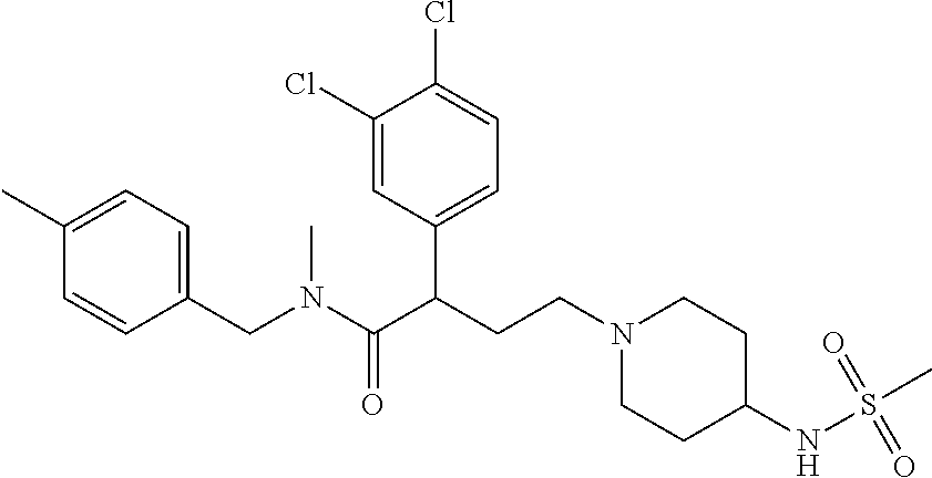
C1(CN(C(C(CCN2CCC(NS(C)(=O)=O)CC2)C2=CC=C(Cl)C(Cl)=C2)=O)C)=CC=C(C)C=C1
